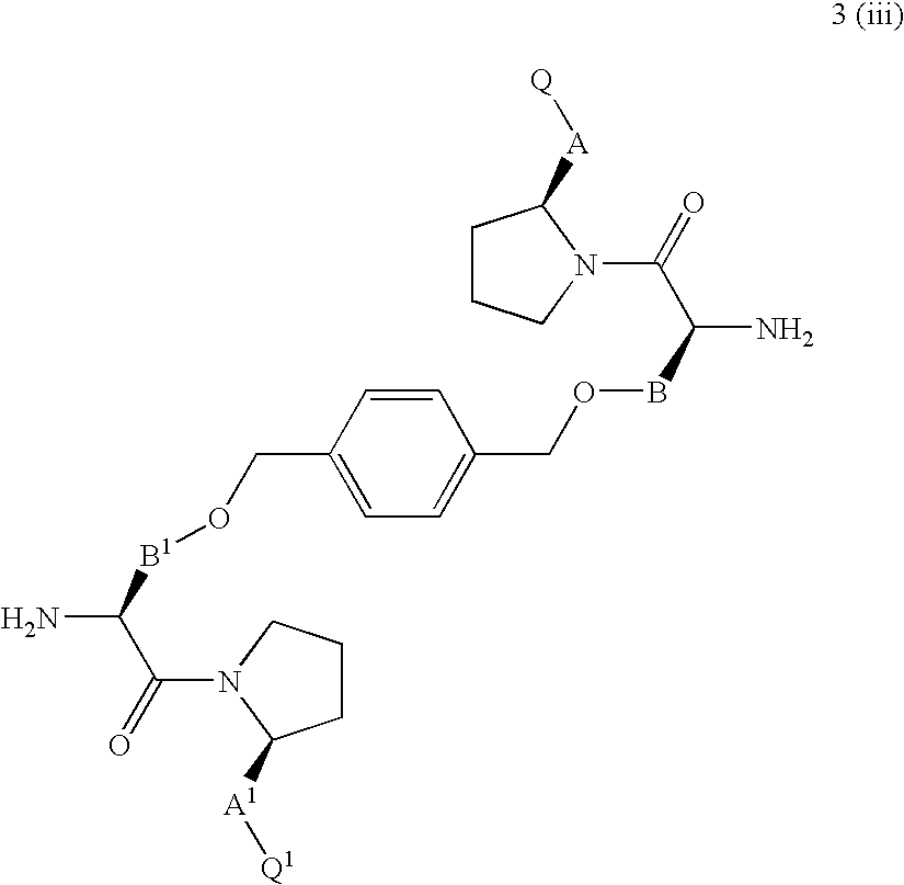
C1=CC(CO[B1]C(N)C(=O)N2C([A1][Q1])CCC2)=CC=C1COBC(N)C(=O)N1C([A][Q])CCC1
